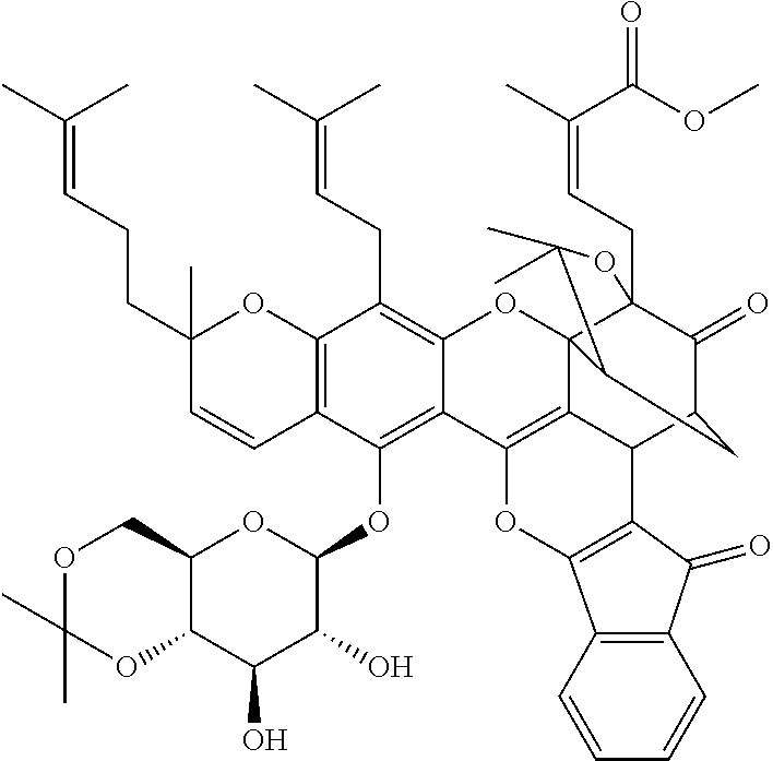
C12=C(C=CC(CCC=C(C)C)(C)O1)C(OC1OC3C(C(O)C1O)OC(C)(C)OC3)=C1C(=C2CC=C(C)C)OC23C4(CC=C(C)C(OC)=O)C(=O)C(CC2C(C)(C)O4)C2C3=C1OC1=C2C(=O)C2=C1C=CC=C2
